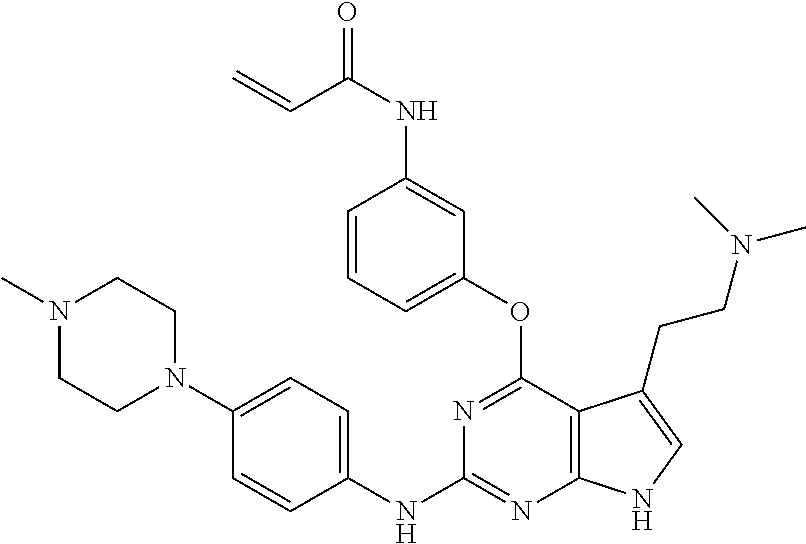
C1(NC2=NC3=C(C(OC4=CC=CC(NC(C=C)=O)=C4)=N2)C(CCN(C)C)=CN3)=CC=C(N2CCN(C)CC2)C=C1
